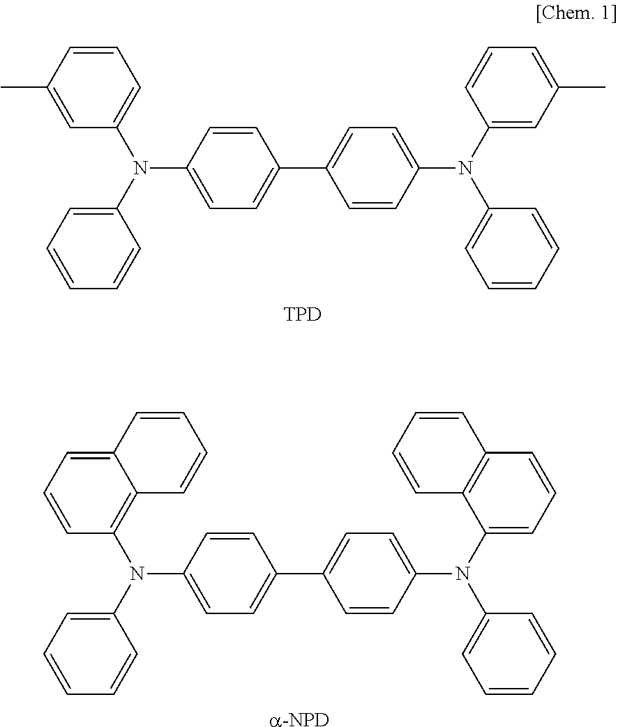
C1=CC(N(C2=CC=CC=C2)C2=CC=CC(C)=C2)=CC=C1C1=CC=C(N(C2=CC(C)=CC=C2)C2=CC=CC=C2)C=C1.[TPD].C1=CC(N(C2=CC=CC=C2)C2=C3C(=CC=C2)C=CC=C3)=CC=C1C1=CC=C(N(C2=CC=CC3=C2C=CC=C3)C2=CC=CC=C2)C=C1.[a-NPD]
